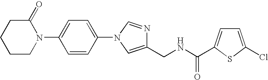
C1=C(N2C(=O)CCCC2)C=CC(N2C=NC(CNC(=O)C3=CC=C(Cl)S3)=C2)=C1
